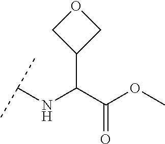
C1(C(C(OC)=O)NC(C)C)COC1
